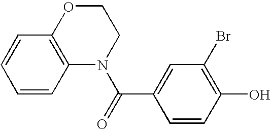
C1=CC2=C(C=C1)OCCN2C(=O)C1=CC(Br)=C(O)C=C1
